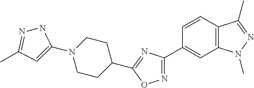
C12=C(C=CC(C3=NOC(C4CCN(C5=CC(C)=NN5)CC4)=N3)=C1)C(C)=NN2C
